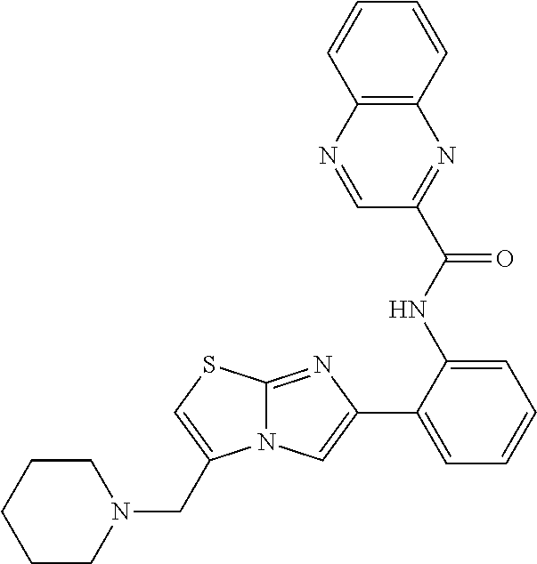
C12=NC(C3=CC=CC=C3NC(C3=NC4=C(N=C3)C=CC=C4)=O)=CN1C(CN1CCCCC1)=CS2
